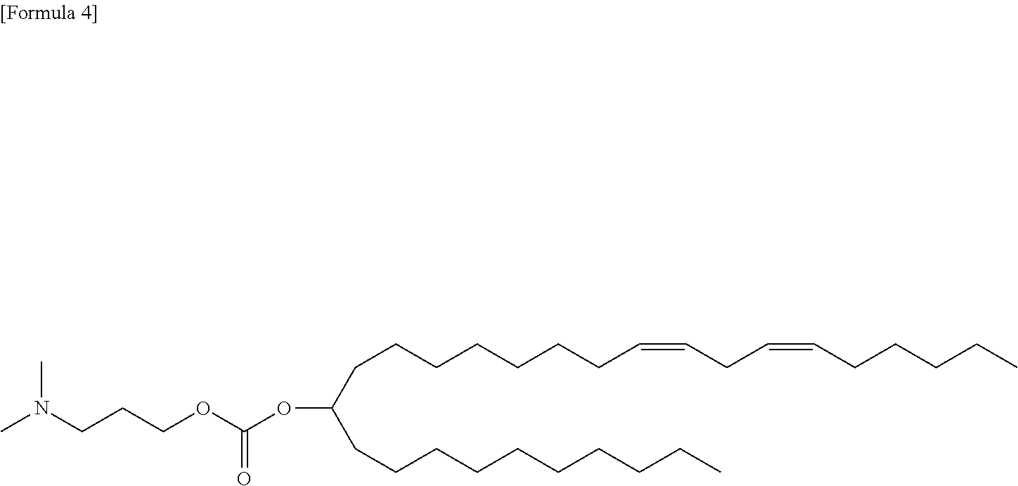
CN(CCCOC(OC(CCCCCCCC=CCC=CCCCCC)CCCCCCCCCC)=O)C
